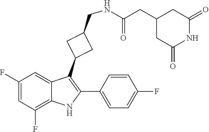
C1(=O)CC(CC(=O)NCC2CC(C3=C(C4=CC=C(F)C=C4)NC4=C(F)C=C(F)C=C34)C2)CC(=O)N1
